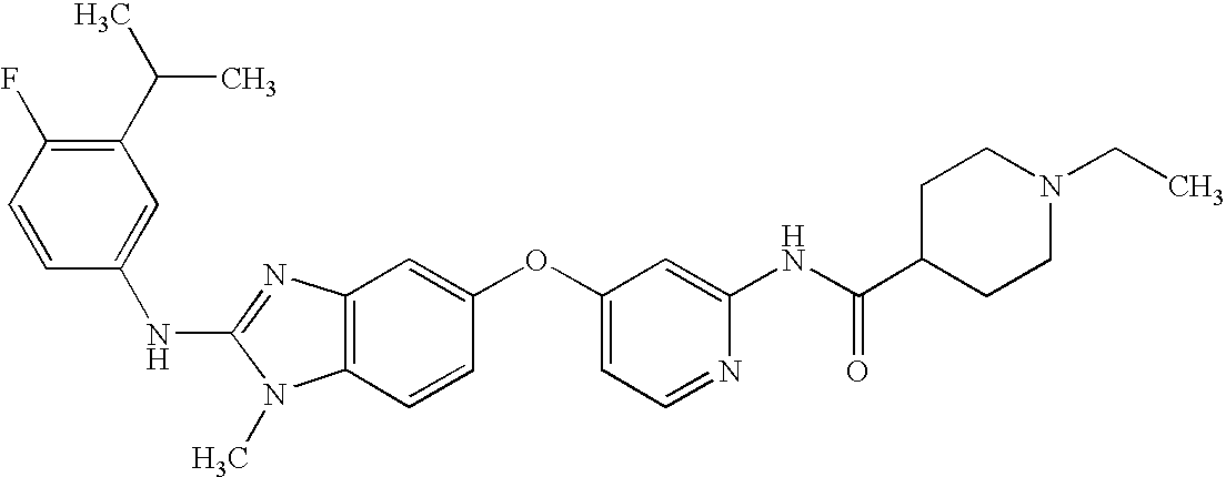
C1(C(C)C)=C(F)C=CC(NC2=NC3=C(N2C)C=CC(OC2=CC=NC(NC(C4CCN(CC)CC4)=O)=C2)=C3)=C1
